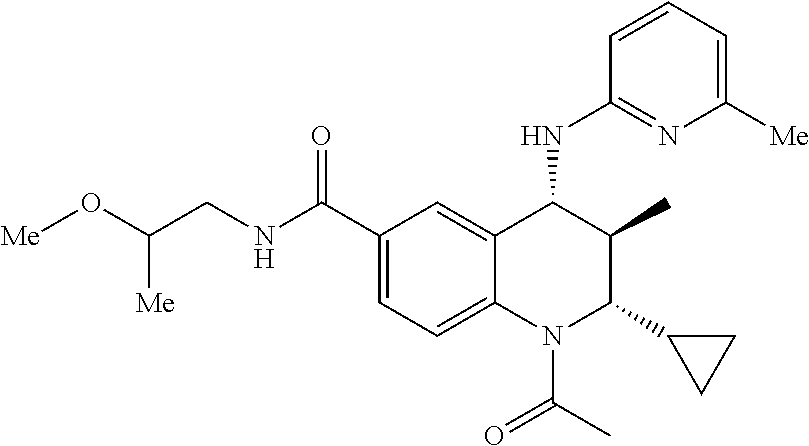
C1(C(=O)NCC(O[Me])[Me])=CC=C2C(=C1)C(NC1=NC([Me])=CC=C1)C(C)C(C1CC1)N2C(=O)C
